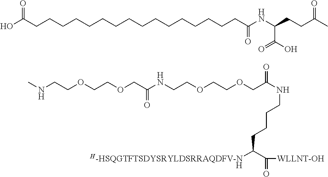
OC(CCCCCCCCCCCCCCCCC(NC(CCC(C)=O)C(O)=O)=O)=O.C(CCCC(C(=O)[WLLNT-OH])[H-HSQGTFTSDYSRYLDSRRAQDFV-N])NC(COCCOCCNC(COCCOCCNC)=O)=O.[H]
